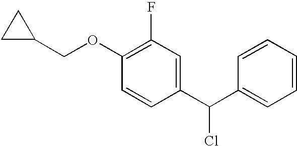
C1(OCC2CC2)=C(F)C=C(C(C2=CC=CC=C2)Cl)C=C1
